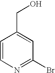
N1=C(Br)C=C(CO)C=C1
